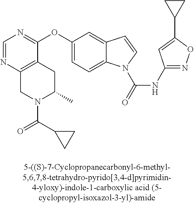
C1(OC2=CC=C3C(=C2)C=CN3C(=O)NC2=NOC(C3CC3)=C2)=NC=NC2=C1CC(C)N(C(C1CC1)=O)C2
